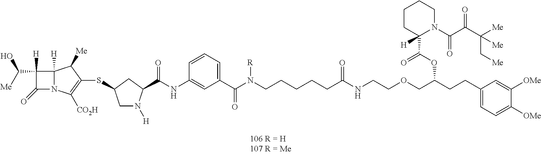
C1([H])(C([Me])O)C(=O)N2C1([H])C([Me])C(SC1CN([H])C(C(=O)NC3=CC(C(N(CCCCCC(NCCOCC(CCC4=CC=C([OMe])C([OMe])=C4)OC(C4([H])N(C(=O)C(=O)C([Me])(C[Me])[Me])CCCC4)=O)=O)[R])=O)=CC=C3)C1)=C2[CO2H]
